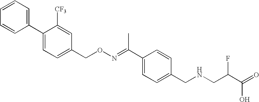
C1(C2=CC=C(CON=C(C3=CC=C(CNCC(C(=O)O)F)C=C3)C)C=C2[CF3])=CC=CC=C1
